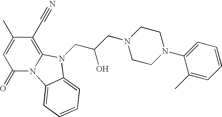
C1(=O)N2C(=C(C#N)C(C)=C1)N(CC(CN1CCN(C3=CC=CC=C3C)CC1)O)C1=CC=CC=C21
